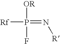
[Rf]P(=N[R])([OR])F
